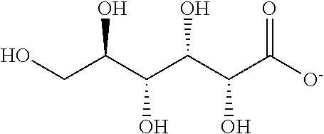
OCC(C(C(C(C([O-])=O)O)O)O)O
